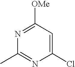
C1([OMe])=NC(C)=NC(Cl)=C1
